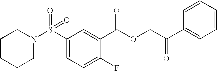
S(C1=CC=C(F)C(C(OCC(C2=CC=CC=C2)=O)=O)=C1)(=O)(=O)N1CCCCC1
